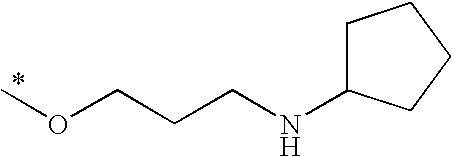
COCCCNC1CCCC1
